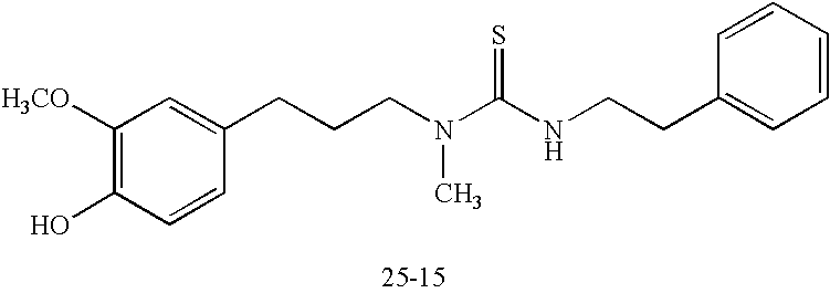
C1([H3CO])=C(O)C=CC(CCCN(C(=S)NCCC2=CC=CC=C2)C)=C1
